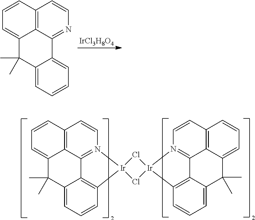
[IrCl3H8O4].C1=CC2=C3C(=C1)C(C)(C)C1=CC=CC=C1C3=NC=C2.C1=CC2=C3C(=C1)C(C)(C)C1=CC=CC4=C1C3=N(C=C2)[Ir]41Cl[Ir]2(Cl1)N1=C3C4=C(C=C1)C=CC=C4C(C)(C)C1=CC=CC2=C31
